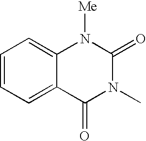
C1=CC=C2C(=C1)N([Me])C(=O)N(C)C2=O
